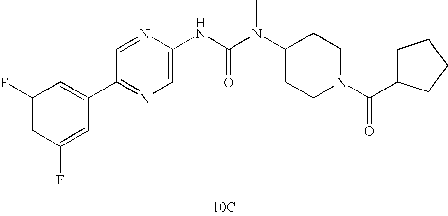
[10C].C1(C2=CC(F)=CC(F)=C2)=NC=C(NC(N(C2CCN(C(=O)C3CCCC3)CC2)C)=O)N=C1
